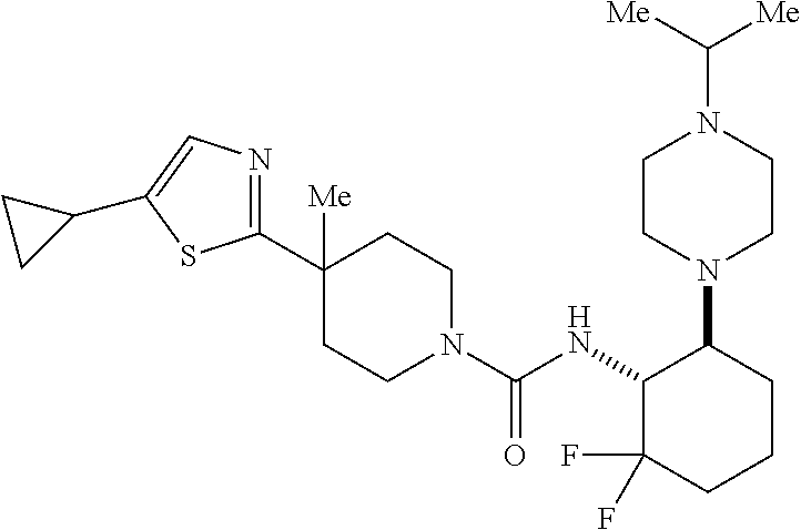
C1(C2([Me])CCN(C(NC3C(F)(F)CCCC3N3CCN(C([Me])[Me])CC3)=O)CC2)=NC=C(C2CC2)S1
